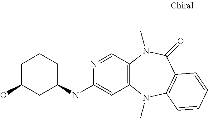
C12=C(N(C)C3=C(C(=O)N1C)C=CC=C3)C=C(NC1CC(O)CCC1)N=C2
